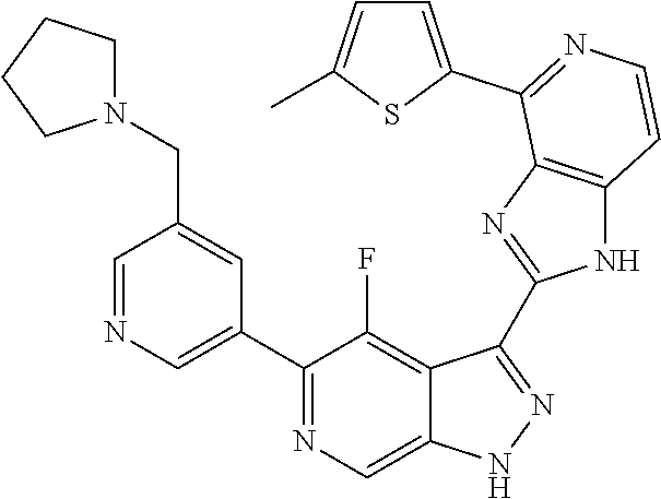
C1=NC=C(C2=NC=C3C(=C2F)C(C2=NC4=C(N2)C=CN=C4C2=CC=C(C)S2)=NN3)C=C1CN1CCCC1
